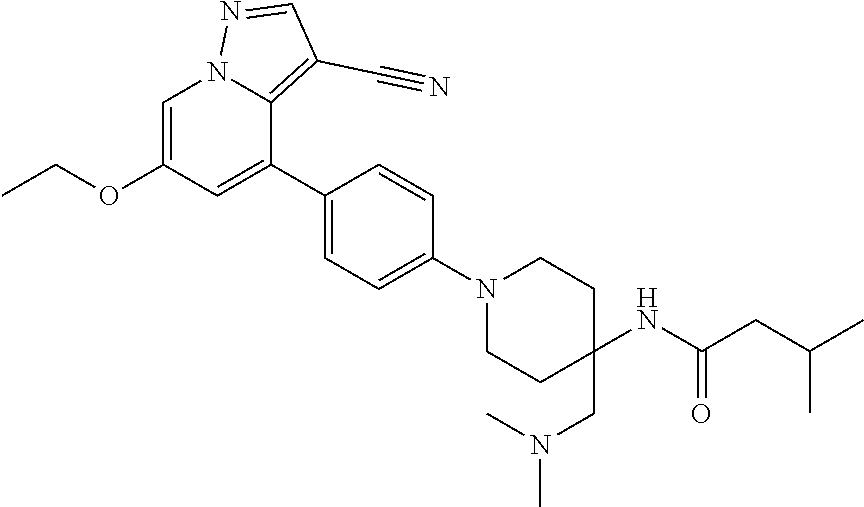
C1=C(OCC)C=C(C2=CC=C(N3CCC(NC(CC(C)C)=O)(CN(C)C)CC3)C=C2)C2=C(C#N)C=NN12
